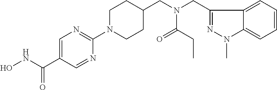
C1=C(C(NO)=O)C=NC(N2CCC(CN(CC3=NN(C)C4=CC=CC=C34)C(CC)=O)CC2)=N1
